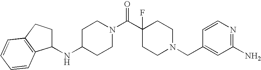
N(C1CCN(C(=O)C2(F)CCN(CC3=CC(N)=NC=C3)CC2)CC1)C1CCC2=C1C=CC=C2
